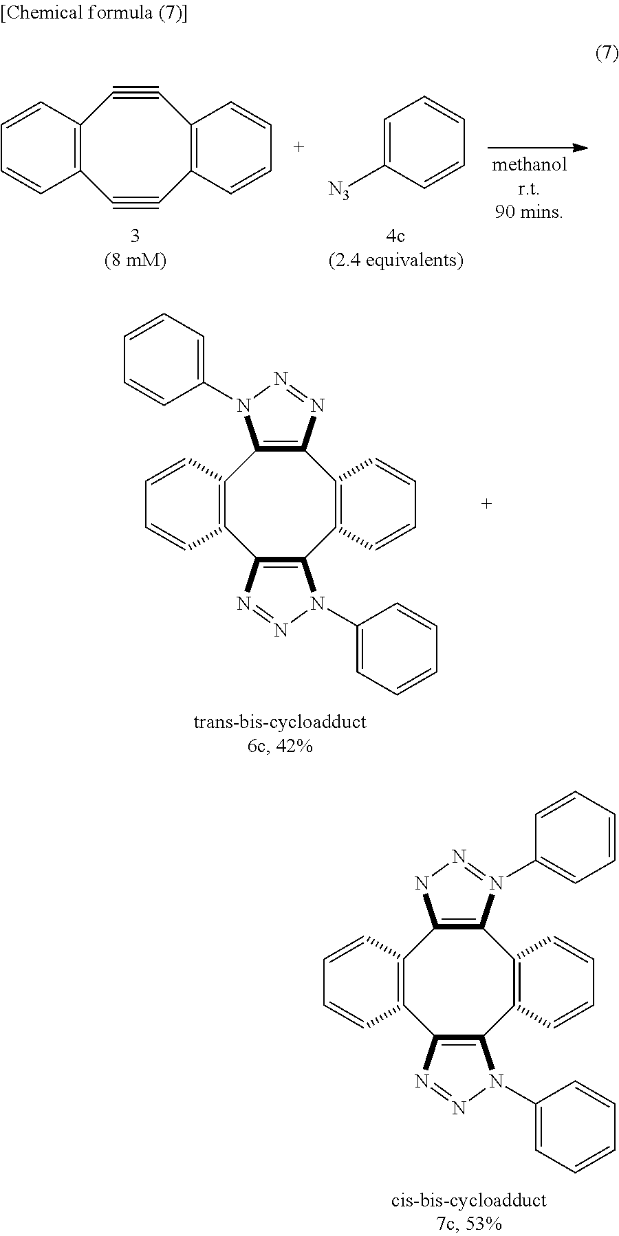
C12=C(C#CC3=C(C#C1)C=CC=C3)C=CC=C2.C1=C([N3])C=CC=C1.C12=C(C3=C(C4=C(C5=C1N(C1=CC=CC=C1)N=N5)C=CC=C4)N(C1=CC=CC=C1)N=N3)C=CC=C2.C12=C(C3=C(C4=C(C5=C1NN=N5C1=CC=CC=C1)C=CC=C4)N(C1=CC=CC=C1)N=N3)C=CC=C2
